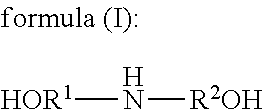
[HOR1]N[R2OH]
